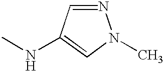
N1=CC(NC)=CN1C
